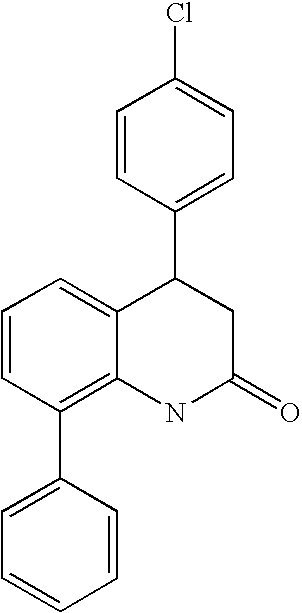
C1=CC(C2C3=CC=CC(C4=CC=CC=C4)=C3NC(=O)C2)=CC=C1Cl
